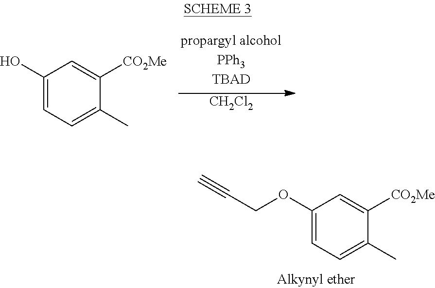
C1(OCC#C)=CC=C(C)C([CO2Me])=C1.[CH2Cl2].C1(O)=CC=C(C)C([CO2Me])=C1
